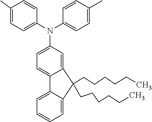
C1(C)=CC=C(N(C2=CC=C(C)C=C2)C2=CC=C3C(=C2)C(CCCCCC)(CCCCCC)C2=CC=CC=C32)C=C1
